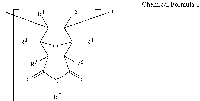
C12([R5])C([R6])(C3([R4])C([R2])(C)C([R1])(C)C1([R3])O3)C(=O)N([R7])C2=O
